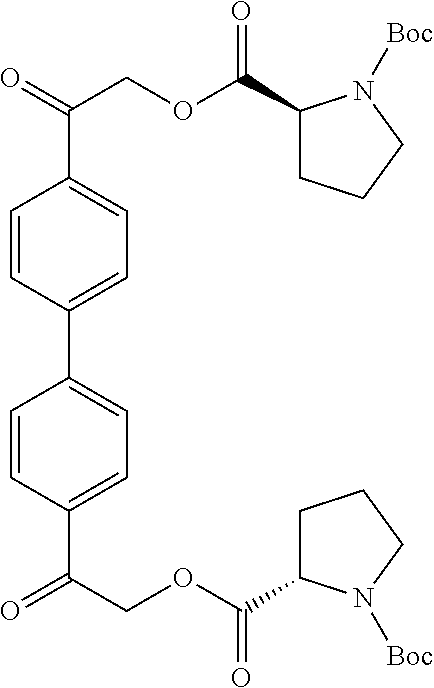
C1=CC(C(COC(C2CCCN2[Boc])=O)=O)=CC=C1C1=CC=C(C(=O)COC(C2CCCN2[Boc])=O)C=C1
